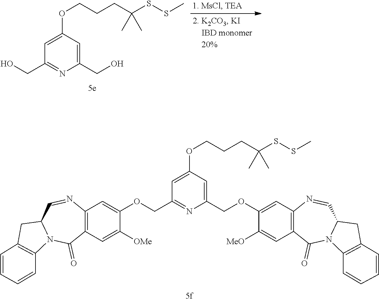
C1=C(OCCCC(SSC)(C)C)C=C(COC2=CC3=C(C=C2[MeO])C(=O)N2C(C=N3)CC3=C2C=CC=C3)N=C1COC1=CC2=C(C=C1[OMe])C(=O)N1C(C=N2)CC2=C1C=CC=C2.C1=C(OCCCC(SSC)(C)C)C=C(CO)N=C1CO
